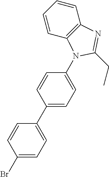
C1(Br)=CC=C(C2=CC=C(N3C4=C(C=CC=C4)N=C3CC)C=C2)C=C1
